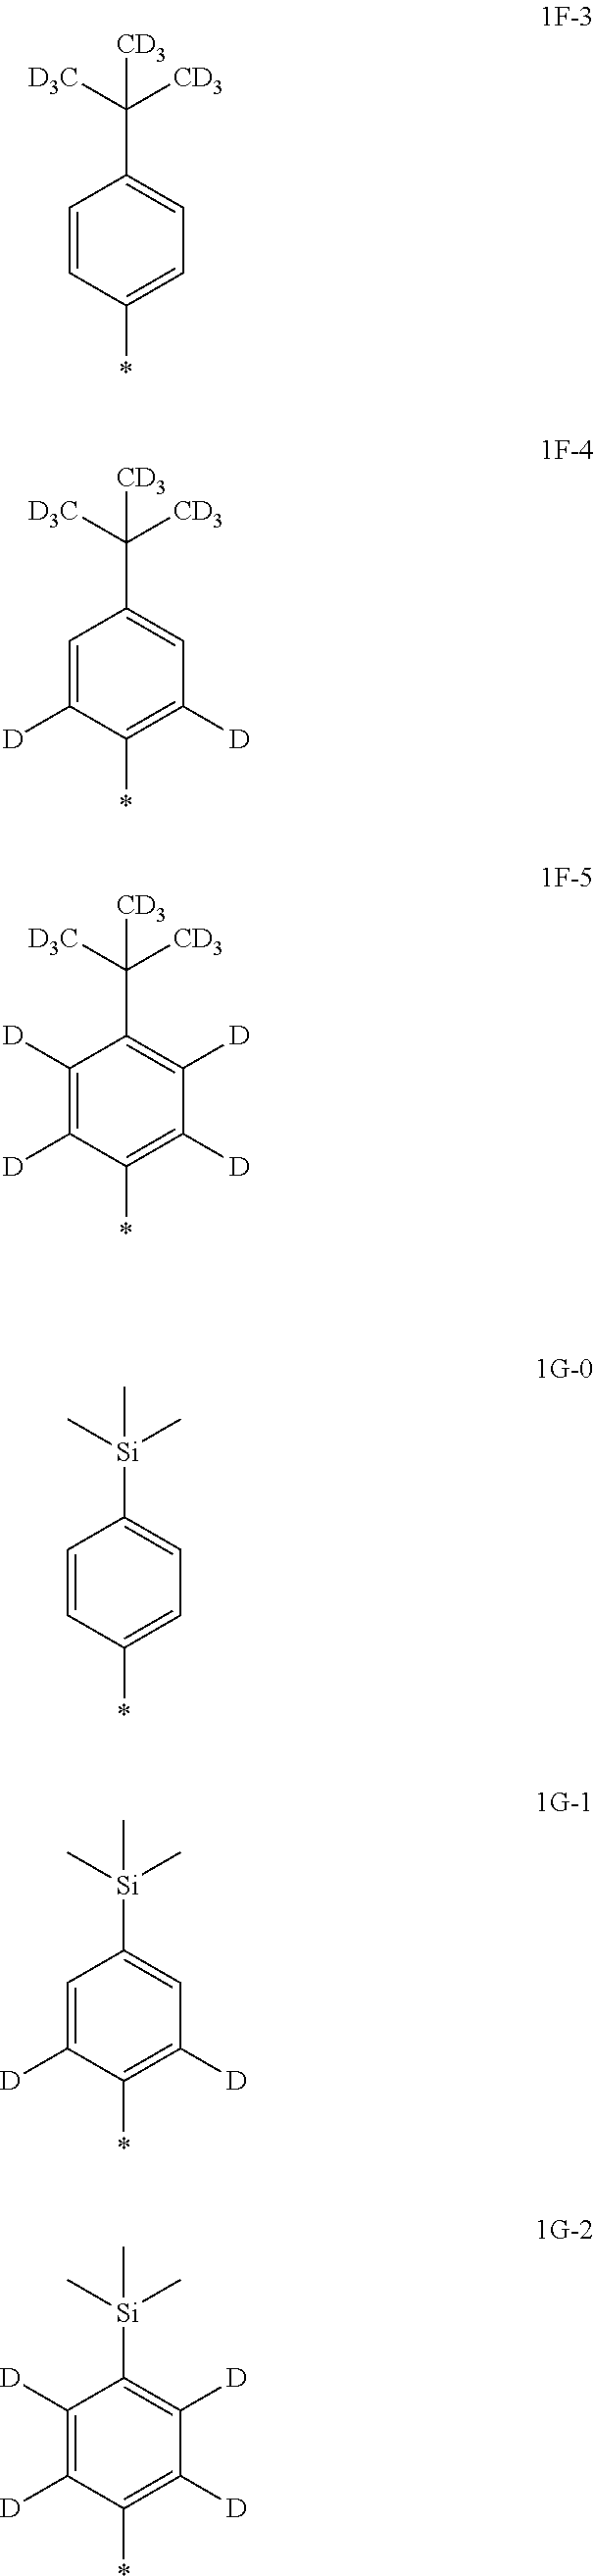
C1=CC(*)=CC=C1C([D3C])([CD3])[CD3].C1=C([D])C(*)=C([D])C=C1C([D3C])([CD3])[CD3].C1([D])=C([D])C(*)=C([D])C([D])=C1C([D3C])([CD3])[CD3].C1=CC(*)=CC=C1[Si](C)(C)C.C1=C([D])C(*)=C([D])C=C1[Si](C)(C)C.C1([D])=C([D])C(*)=C([D])C([D])=C1[Si](C)(C)C
